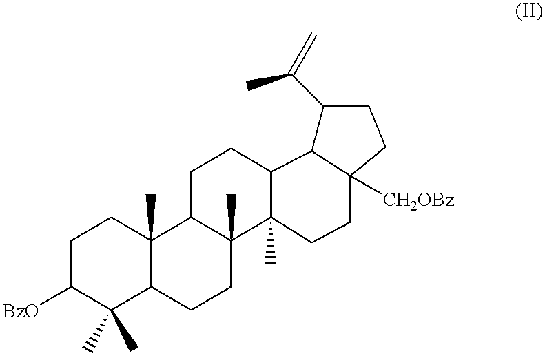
C1(C(C)=C)C2C([CH2OBz])(CC1)CCC1(C)C2CCC2C1(C)CCC1C2(C)CCC([BzO])C1(C)C
